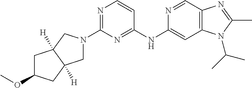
C1(N2CC3([H])CC(OC)CC3([H])C2)=NC=CC(NC2=CC3=C(C=N2)N=C(C)N3C(C)C)=N1
